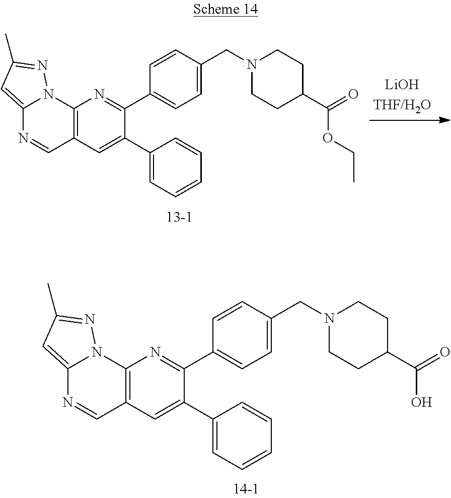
C12=C(C=C(C3=CC=CC=C3)C(C3=CC=C(CN4CCC(C(=O)OCC)CC4)C=C3)=N1)C=NC1=CC(C)=NN21.C12=C(C=C(C3=CC=CC=C3)C(C3=CC=C(CN4CCC(C(=O)O)CC4)C=C3)=N1)C=NC1=CC(C)=NN21
